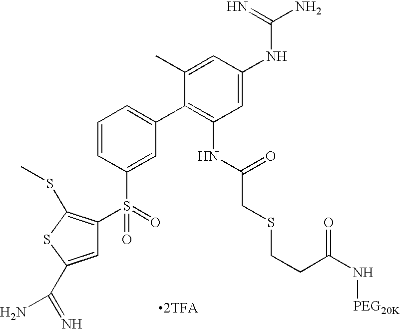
C1(C)=CC(NC(N)=N)=CC(NC(=O)CSCCC(N[PEG20K])=O)=C1C1=CC=CC(S(C2=C(SC)SC(C(N)=N)=C2)(=O)=O)=C1.[2TFA]
